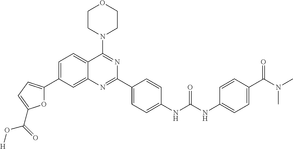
C1=C(C2=CC=C(C(O[H])=O)O2)C=C2C(=C1)C(N1CCOCC1)=NC(C1=CC=C(NC(NC3=CC=C(C(N(C)C)=O)C=C3)=O)C=C1)=N2
